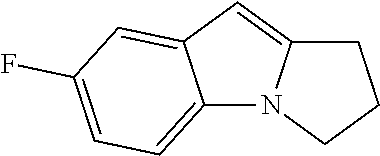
C12=CC=C(F)C=C1C=C1N2CCC1
